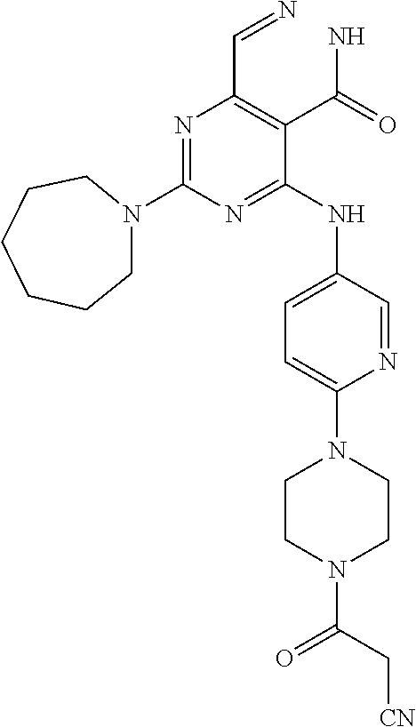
N1=C(N2CCCCCC2)N=C(NC2=CC=C(N3CCN(C(C[CN])=O)CC3)N=C2)C(C(N)=O)=C1C=N
